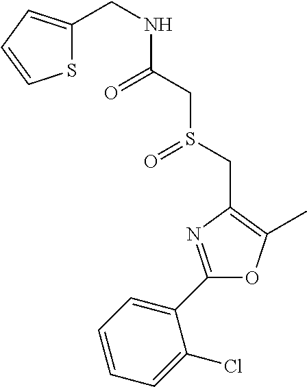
C1(CNC(CS(CC2=C(C)OC(C3=CC=CC=C3Cl)=N2)=O)=O)=CC=CS1
